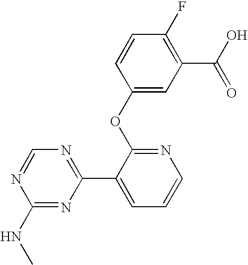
C1(F)=C(C(O)=O)C=C(OC2=NC=CC=C2C2=NC=NC(NC)=N2)C=C1
